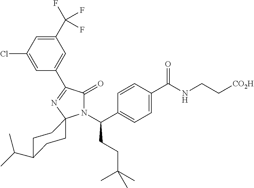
C1(C(F)(F)F)=CC(Cl)=CC(C2=NC3(N(C(C4=CC=C(C(NCC[CO2H])=O)C=C4)CCC(C)(C)C)C2=O)CCC(C(C)C)CC3)=C1
